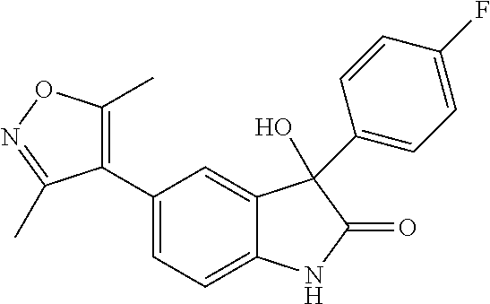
C1=C(C2=C(C)ON=C2C)C=C2C(=C1)NC(=O)C2(O)C1=CC=C(F)C=C1
